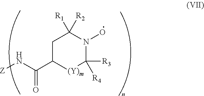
C1C(C(N[Z])=O)[(Y)m]C([R3])([R4])N(O)C1([R2])[R1]
